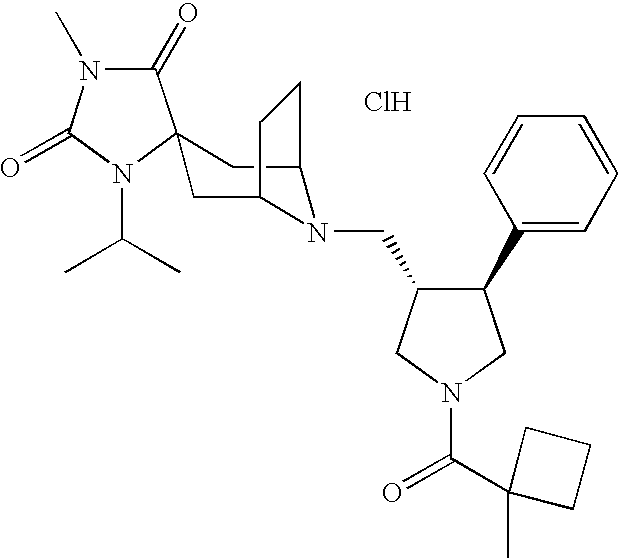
Cl.C1(=O)N(C)C(=O)N(C(C)C)C12CC1N(CC3C(C4=CC=CC=C4)CN(C(C4(C)CCC4)=O)C3)C(C2)CC1
